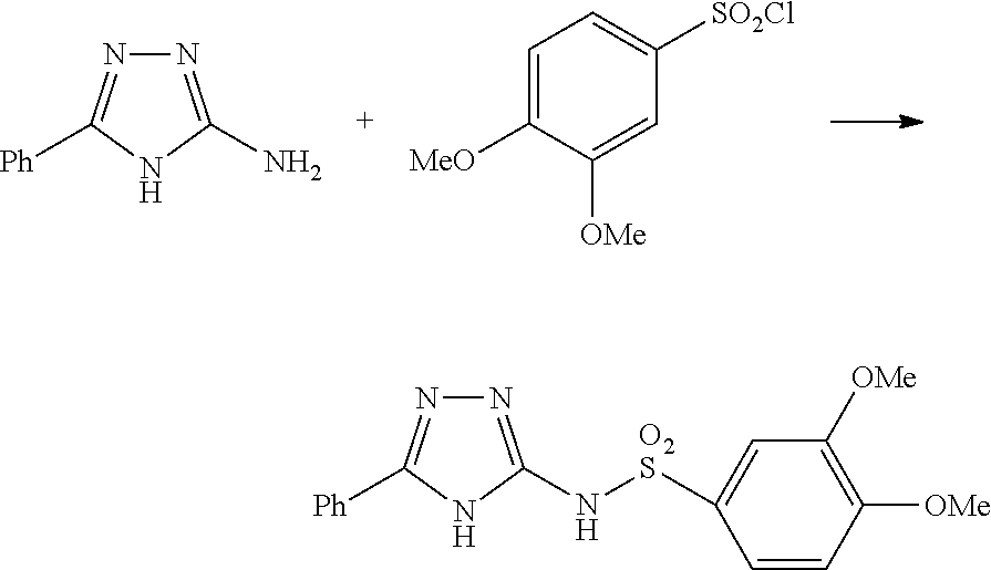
N1=C(N)NC([Ph])=N1.C1=C([MeO])C([OMe])=CC([SO2Cl])=C1.N1=C(N[O2S]C2=CC([OMe])=C([OMe])C=C2)NC([Ph])=N1
